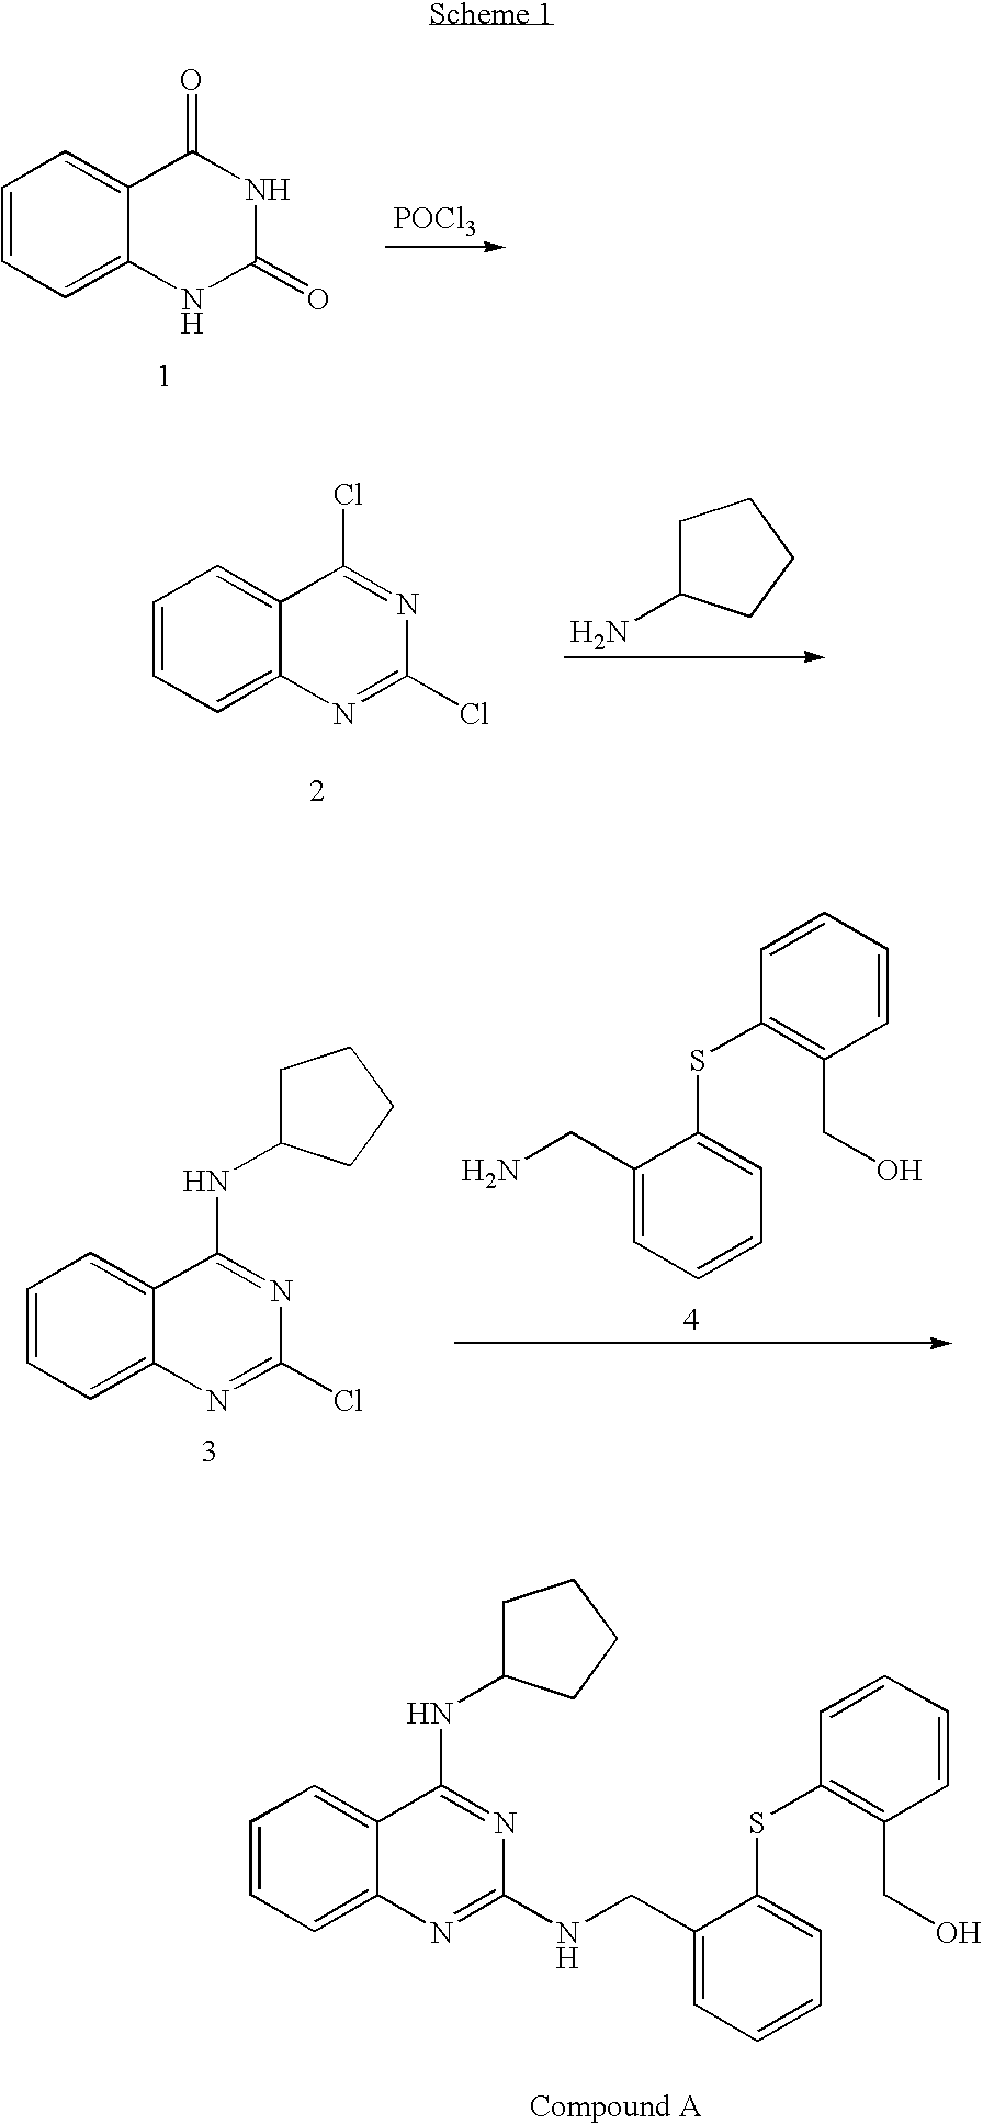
C1=CC=C2C(=C1)C(=O)NC(=O)N2.[POCl3].C1=CC=C2C(=C1)C(Cl)=NC(Cl)=N2.C1C(N)CCC1.C1=CC=C2C(=C1)C(NC1CCCC1)=NC(Cl)=N2.C1(CN)=CC=CC=C1SC1=C(CO)C=CC=C1.C1=CC=C2C(=C1)C(NC1CCCC1)=NC(NCC1=CC=CC=C1SC1=C(CO)C=CC=C1)=N2
